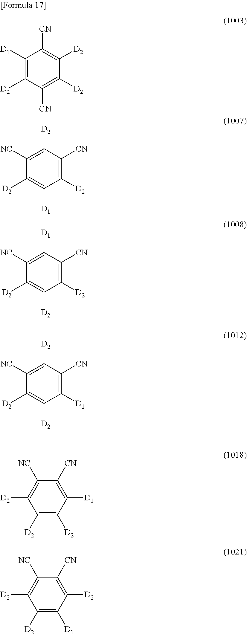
C1([D1])=C([D2])C([CN])=C([D2])C([D2])=C1[CN].C1([NC])=C([D2])C([CN])=C([D2])C([D1])=C1[D2].C1([NC])=C([D1])C([CN])=C([D2])C([D2])=C1[D2].C1([NC])=C([D2])C([CN])=C([D1])C([D2])=C1[D2].C1([NC])=C([D2])C([D2])=C([D2])C([D1])=C1[CN].C1([NC])=C([D2])C([D2])=C([D1])C([D2])=C1[CN]
